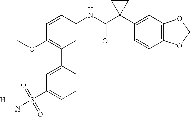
C1=CC(NC(C2(C3=CC4=C(C=C3)OCO4)CC2)=O)=CC(C2=CC(S(N)(=O)=O)=CC=C2)=C1OC.[H]
